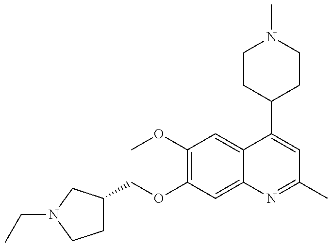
C(OC1=C(OC)C=C2C(=C1)N=C(C)C=C2C1CCN(C)CC1)C1CCN(CC)C1
